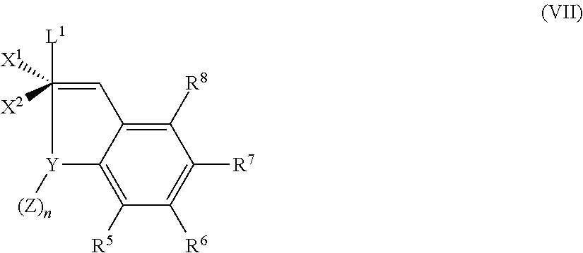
C1([R5])=C2[Y]([(Z)n])C([L1])([X1])([X2])=CC2=C([R8])C([R7])=C1[R6]
